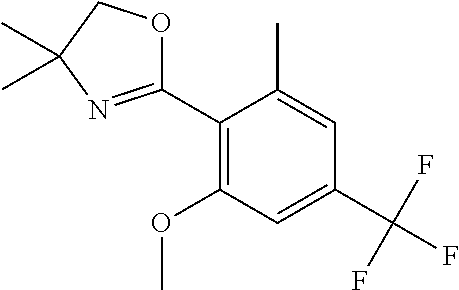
C1(C2=NC(C)(C)CO2)=C(OC)C=C(C(F)(F)F)C=C1C
